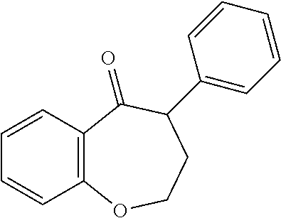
C12=C(C=CC=C1)C(=O)C(C1=CC=CC=C1)CCO2
